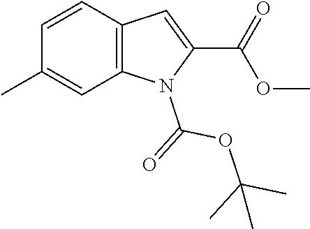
C1=CC2=C(C=C1C)N(C(=O)OC(C)(C)C)C(C(=O)OC)=C2
